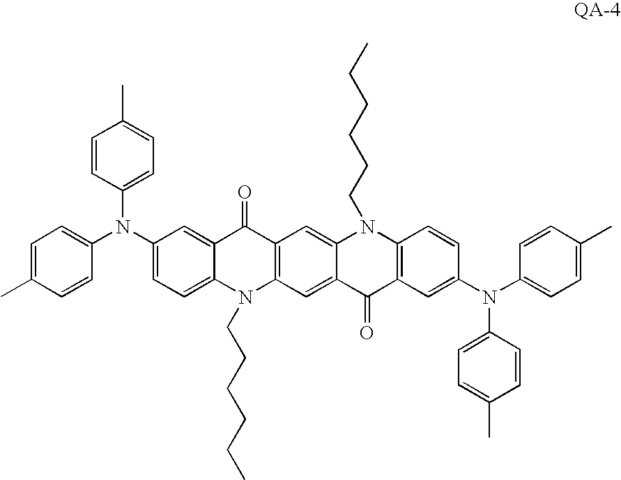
C1=C(C)C=CC(N(C2=CC=C3C(=C2)C(=O)C2=C(N3CCCCCC)C=C3C(=C2)N(CCCCCC)C2=C(C3=O)C=C(N(C3=CC=C(C)C=C3)C3=CC=C(C)C=C3)C=C2)C2=CC=C(C)C=C2)=C1
